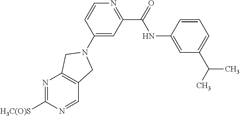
N1=C([H3C(O)S])N=CC2=C1CN(C1=CC(C(=O)NC3=CC(C(C)C)=CC=C3)=NC=C1)C2
